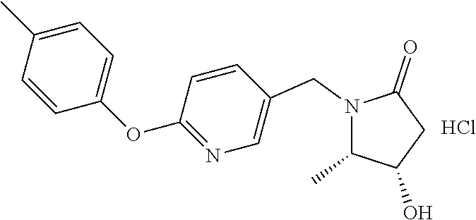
N1(CC2=CN=C(OC3=CC=C(C)C=C3)C=C2)C(C)C(O)CC1=O.Cl
